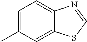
C1=C(C)C=C2C(=C1)N=CS2
